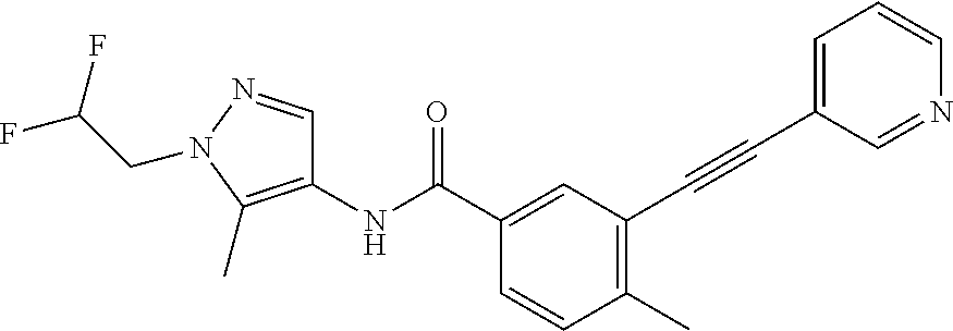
C1(C)=C(C#CC2=CC=CN=C2)C=C(C(NC2=C(C)N(CC(F)F)N=C2)=O)C=C1
